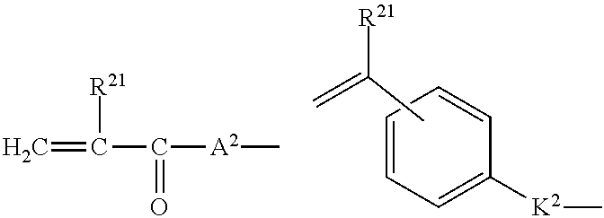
C1=CC=C([K2]C)C=C1.CC([R21])=C.C=C(C([A2]C)=O)[R21]
